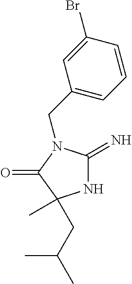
N1C(=N)N(CC2=CC=CC(Br)=C2)C(=O)C1(C)CC(C)C
